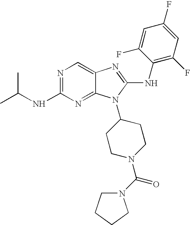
N1=C(NC(C)C)N=C2C(=C1)N=C(NC1=C(F)C=C(F)C=C1F)N2C1CCN(C(=O)N2CCCC2)CC1
